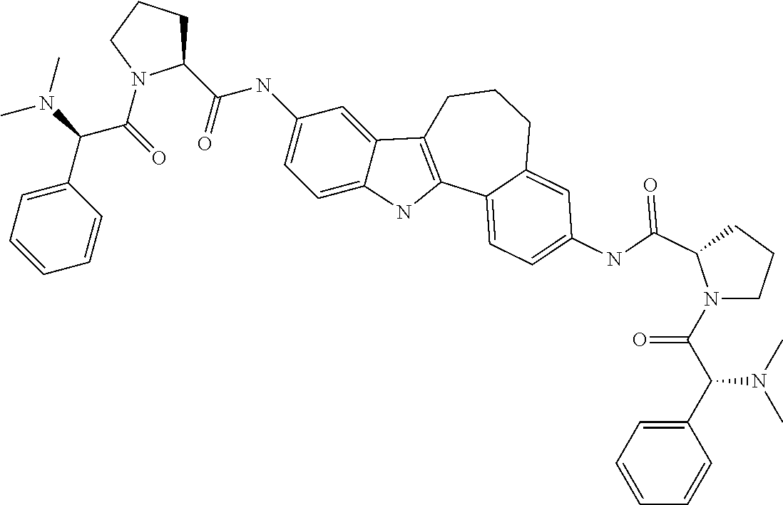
C1CCN(C(=O)C(N(C)C)C2=CC=CC=C2)C1C(NC1=CC=C2C(=C1)C1=C(N2)C2=CC=C(NC(=O)C3N(C(C(C4=CC=CC=C4)N(C)C)=O)CCC3)C=C2CCC1)=O
